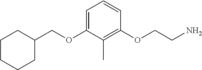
C1(COC2=CC=CC(OCCN)=C2C)CCCCC1
